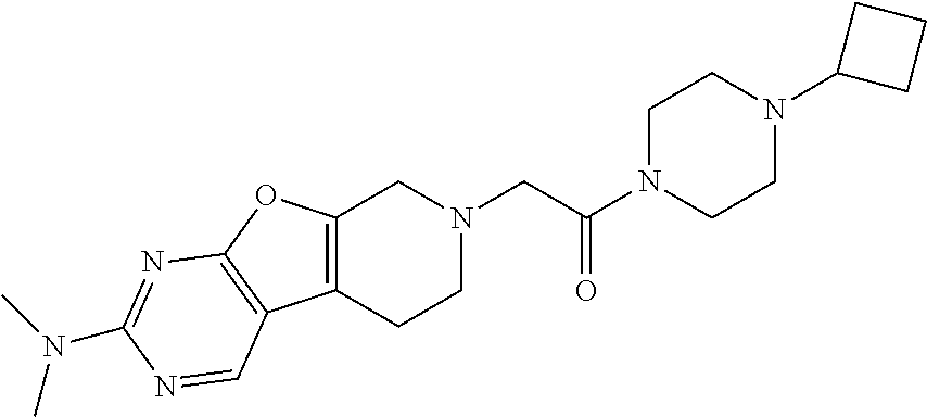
C1N(C(CN2CC3=C(CC2)C2=C(O3)N=C(N(C)C)N=C2)=O)CCN(C2CCC2)C1
